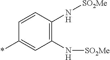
C1(N[SO2Me])=C(N[SO2Me])C=C(*)C=C1
